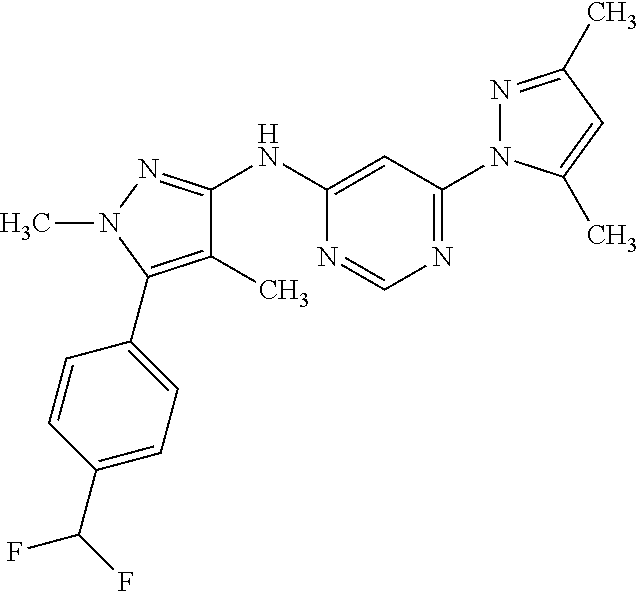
C1=C(NC2=NN(C)C(C3=CC=C(C(F)F)C=C3)=C2C)N=CN=C1N1N=C(C)C=C1C
